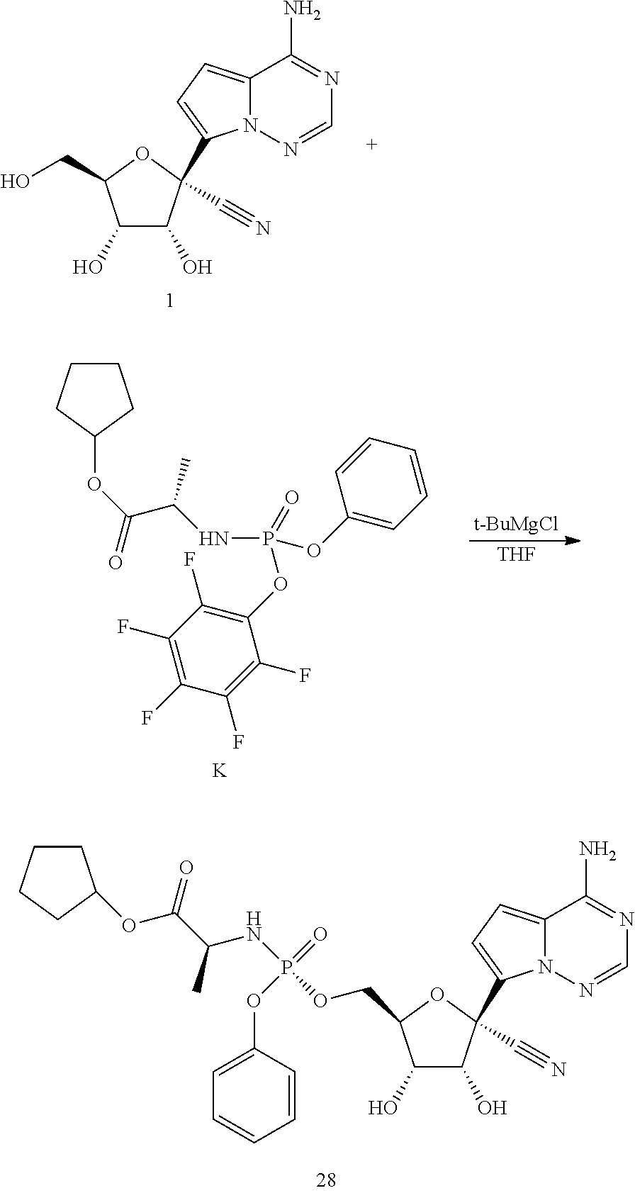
C1(O)C(O)C(C2=CC=C3N2N=CN=C3N)(C#N)OC1CO.[t-BuMgCl].[THF].[K].N(P(=O)(OC1=C(F)C(F)=C(F)C(F)=C1F)OC1=CC=CC=C1)C(C(=O)OC1CCCC1)C.C1(O)C(O)C(C#N)(C2=CC=C3N2N=CN=C3N)OC1COP(NC(C(OC1CCCC1)=O)C)(=O)OC1=CC=CC=C1
